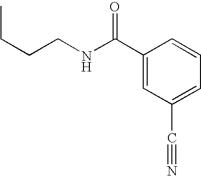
C1(C(NCCCC)=O)=CC(C#N)=CC=C1
